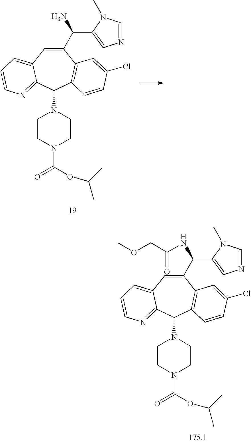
C1(C(NC(COC)=O)C2=CN=CN2C)=CC2=CC=CN=C2C(N2CCN(C(=O)OC(C)C)CC2)C2=C1C=C(Cl)C=C2.C1(C(N)C2=CN=CN2C)=CC2=CC=CN=C2C(N2CCN(C(=O)OC(C)C)CC2)C2=C1C=C(Cl)C=C2
